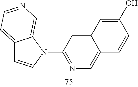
C12=CC=NC=C1N(C1=NC=C3C(=C1)C=C(O)C=C3)C=C2
